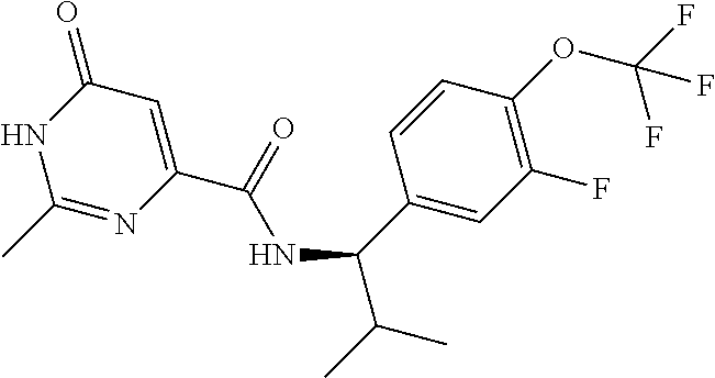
C1(C(NC(=O)C2=CC(=O)NC(C)=N2)C(C)C)=CC(F)=C(OC(F)(F)F)C=C1
